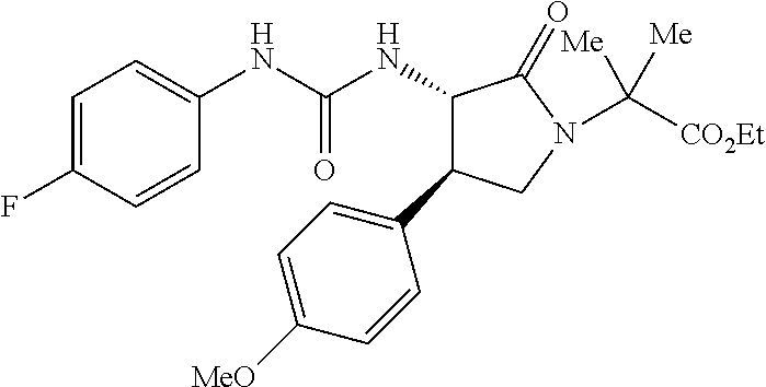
N(C(NC1C(C2=CC=C([MeO])C=C2)CN(C([CO2Et])([Me])[Me])C1=O)=O)C1=CC=C(F)C=C1
